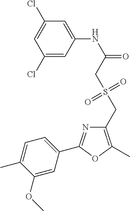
C1(Cl)=CC(NC(=O)CS(CC2=C(C)OC(C3=CC=C(C)C(OC)=C3)=N2)(=O)=O)=CC(Cl)=C1
